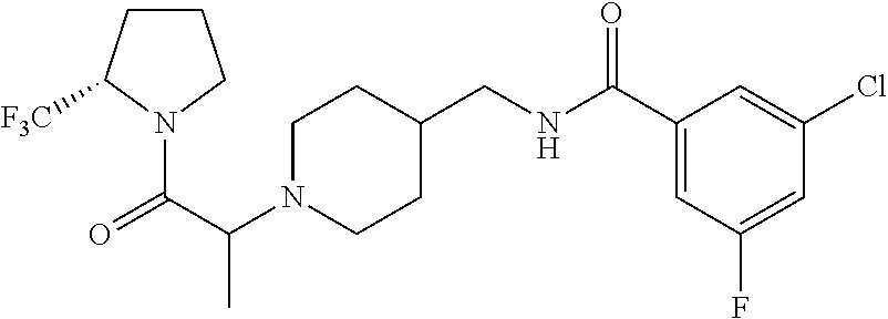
C1N(C(C(=O)N2CCCC2[F3C])C)CCC(CNC(C2=CC(F)=CC(Cl)=C2)=O)C1
